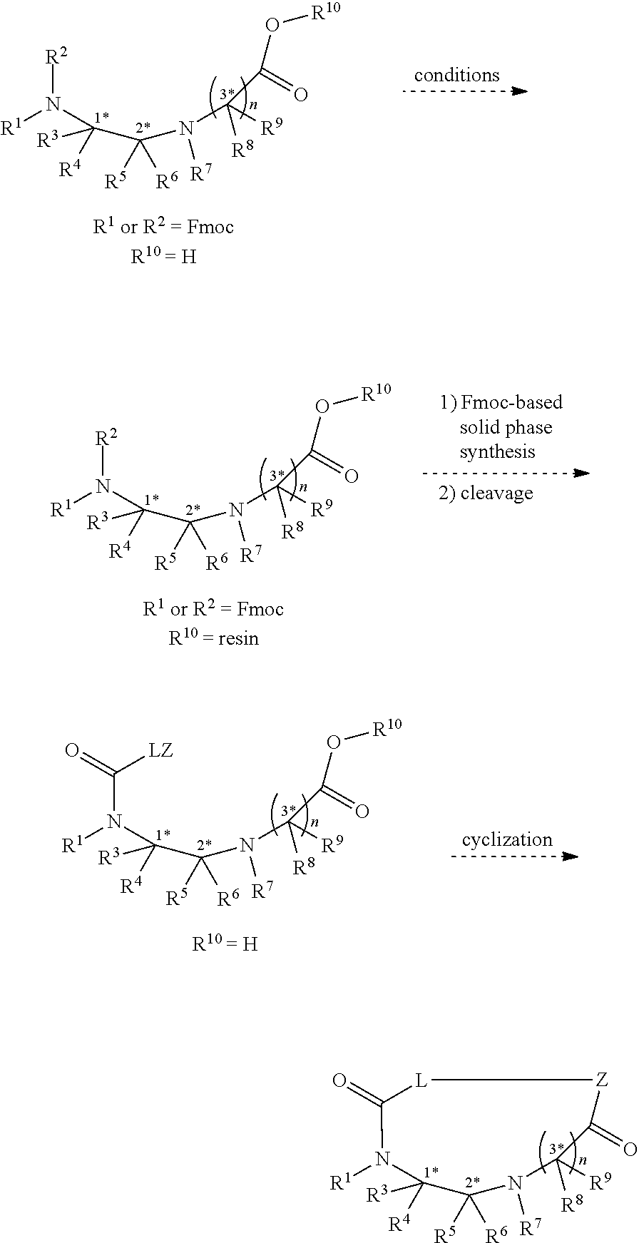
N1([R7])C([R8])([R9])C(=O)[Z][L]C(=O)N([R1])C([R3])([R4])C1([R5])[R6].N([R7])(C([R8])([R9])C(=O)O[R10])C(C(N([R2])[R1])([R3])[R4])([R5])[R6].N([R7])(C([R8])([R9])C(=O)O[R10])C(C(N([R2])[R1])([R3])[R4])([R5])[R6].N([R7])(C([R8])([R9])C(=O)O[R10])C(C(N(C(=O)[LZ])[R1])([R3])[R4])([R5])[R6]
